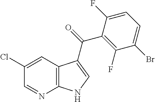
C1(Cl)=CC2=C(N=C1)NC=C2C(=O)C1=C(F)C(Br)=CC=C1F
